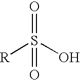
O=S(O)([R])=O
